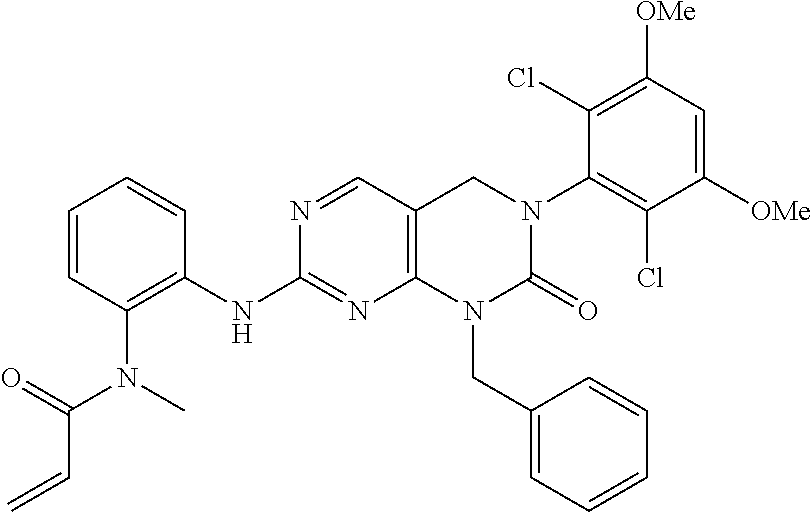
C1=CC(N(C(C=C)=O)C)=C(NC2=NC3=C(C=N2)CN(C2=C(Cl)C([OMe])=CC([OMe])=C2Cl)C(=O)N3CC2=CC=CC=C2)C=C1
